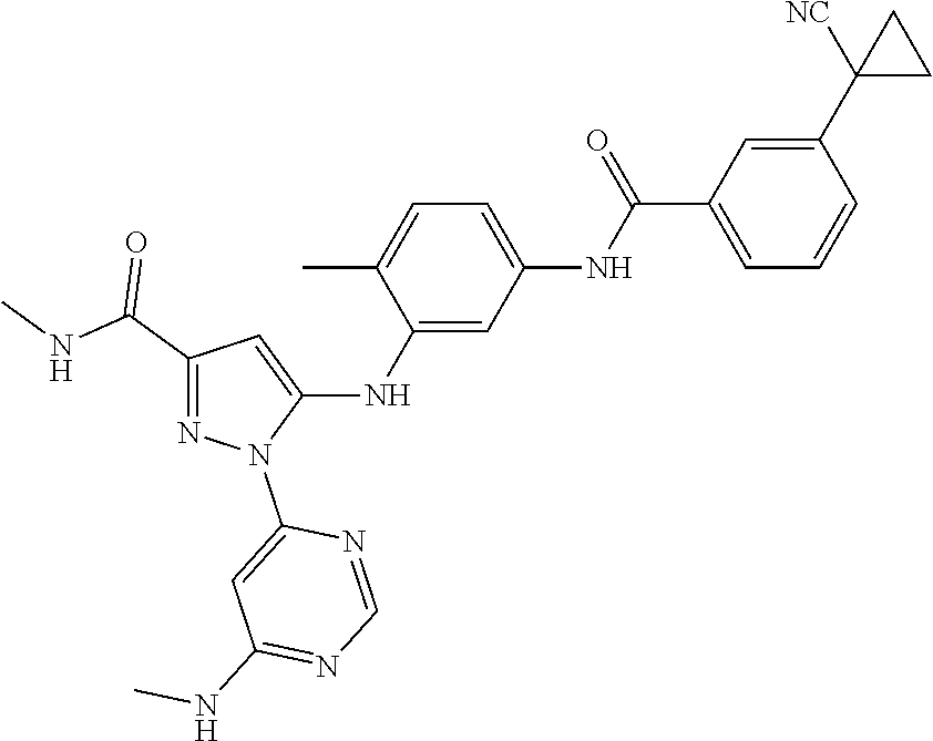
C1(C(NC)=O)=NN(C2=CC(NC)=NC=N2)C(NC2=CC(NC(C3=CC=CC(C4([NC])CC4)=C3)=O)=CC=C2C)=C1
